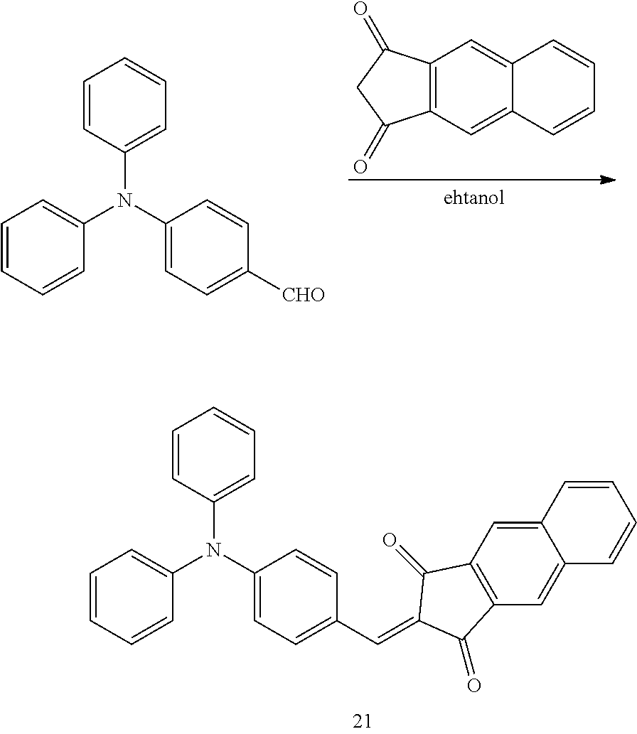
C1=CC(N(C2=CC=C(C=C3C(=O)C4=C(C=C5C(=C4)C=CC=C5)C3=O)C=C2)C2=CC=CC=C2)=CC=C1.C12=C(C=C3C(=C1)C=CC=C3)C(=O)CC2=O.C1=CC(N(C2=CC=C([CHO])C=C2)C2=CC=CC=C2)=CC=C1
